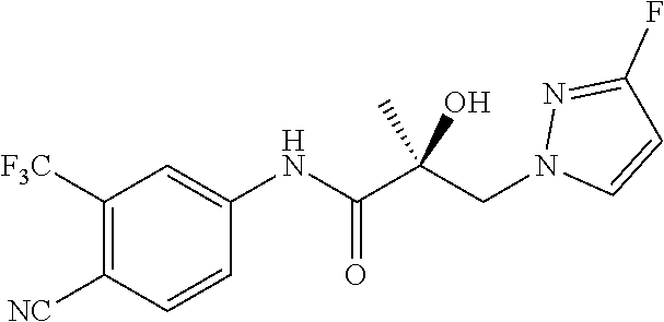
C1([F3C])=C([NC])C=CC(NC(=O)C(CN2C=CC(F)=N2)(C)O)=C1
